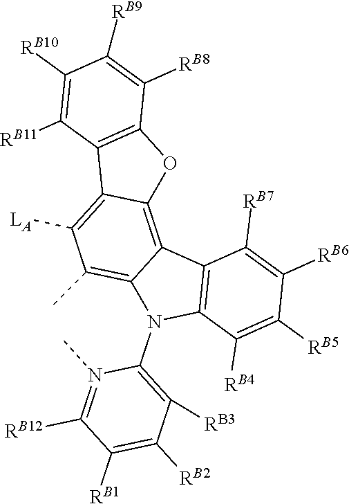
CN1=C([RB12])C([RB1])=C([RB2])C([RB3])=C1N1C2=C(C3=C4C(=C([LA])C(C)=C13)C1=C(O4)C([RB8])=C([RB9])C([RB10])=C1[RB11])C([RB7])=C([RB6])C([RB5])=C2[RB4]
